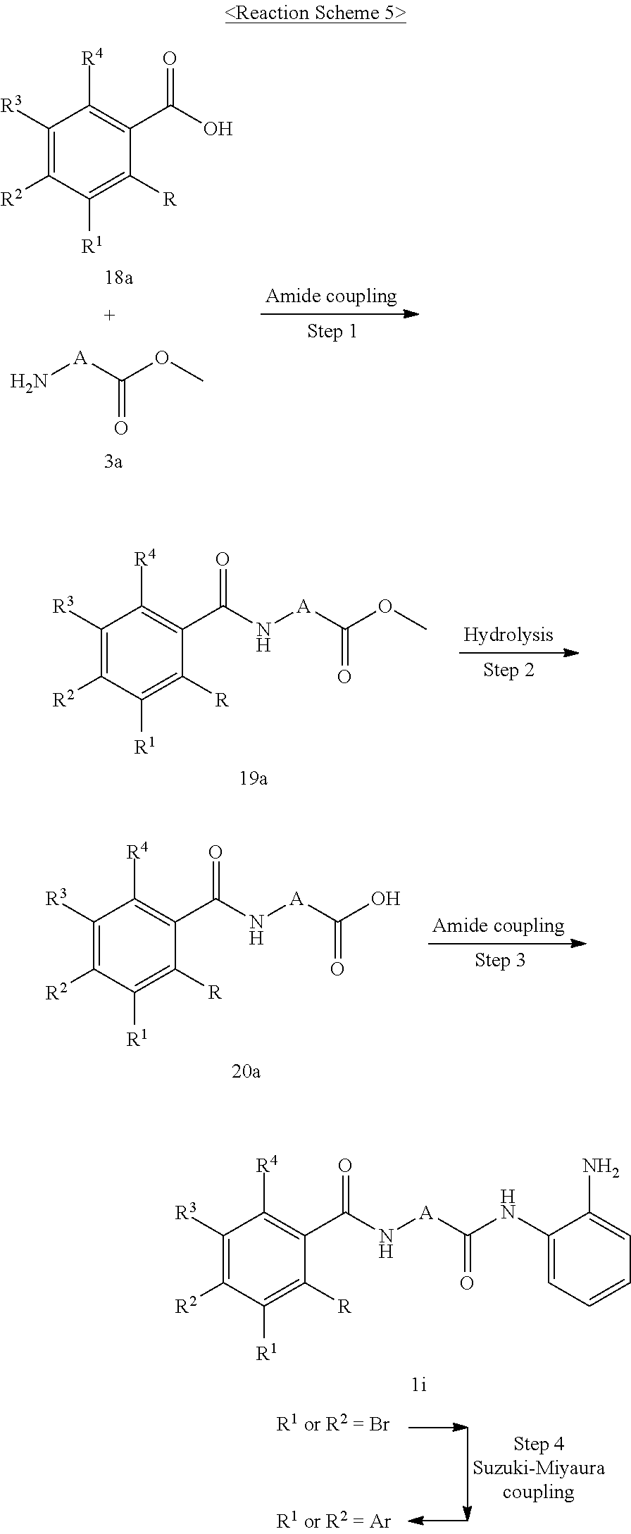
C1([R3])=C([R2])C([R1])=C([R])C(C(O)=O)=C1[R4].N[A]C(OC)=O.C1([R3])=C([R2])C([R1])=C([R])C(C(N[A]C(OC)=O)=O)=C1[R4].C1([R3])=C([R2])C([R1])=C([R])C(C(N[A]C(O)=O)=O)=C1[R4].C1([R3])=C([R2])C([R1])=C([R])C(C(N[A]C(NC2=CC=CC=C2N)=O)=O)=C1[R4]
